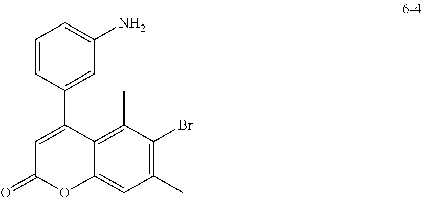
C1=C(C2=CC(N)=CC=C2)C2=C(C)C(Br)=C(C)C=C2OC1=O
